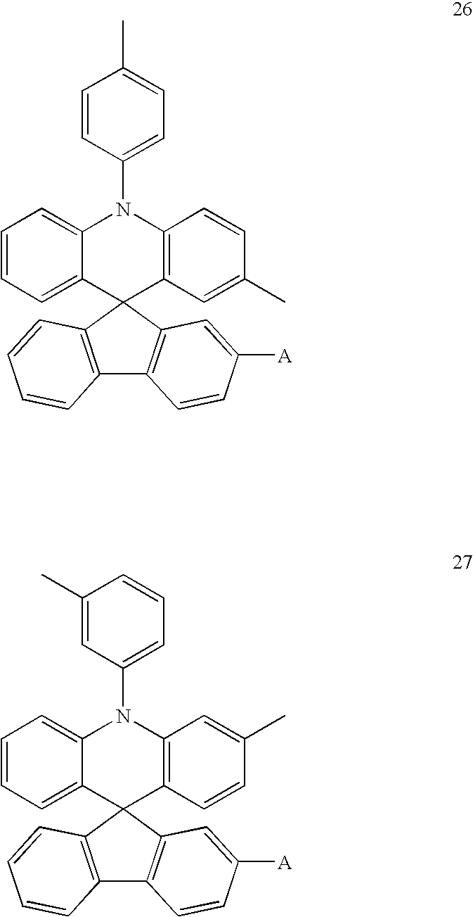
C1=CC=C2C(=C1)N(C1=CC=C(C)C=C1)C1=C(C=C(C)C=C1)C21C2=C(C3=C1C=CC=C3)C=CC([A])=C2.C1=CC=C2C(=C1)N(C1=CC=CC(C)=C1)C1=C(C=CC(C)=C1)C21C2=C(C3=C1C=CC=C3)C=CC([A])=C2
